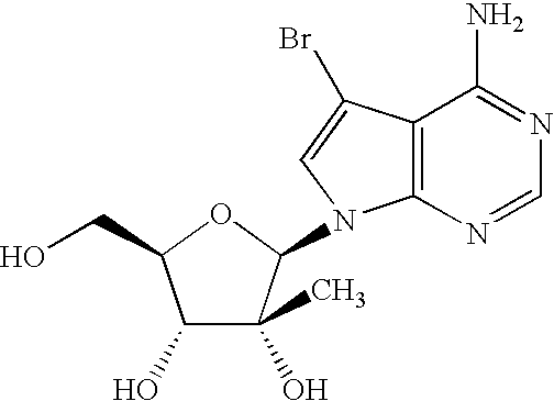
C1(O)C(O)(C)C(N2C3=C(C(Br)=C2)C(N)=NC=N3)OC1CO
